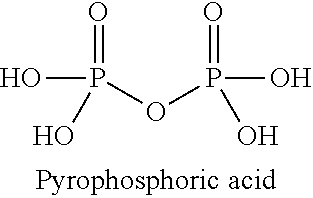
O=P(O)(OP(=O)(O)O)O
